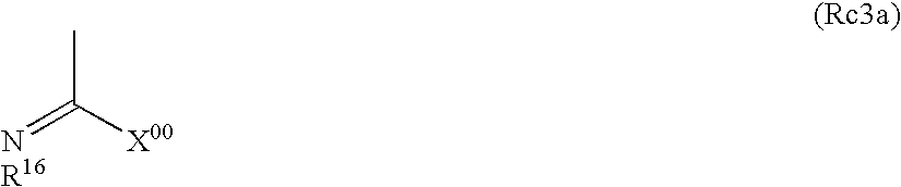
CC([X00])=[NR16]
